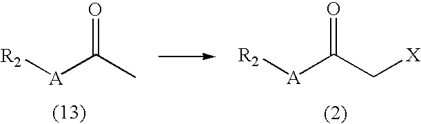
O=C(C)[A][R2].O=C(C[X])[A][R2]
